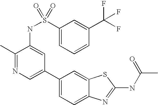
C1(C2=CN=C(C)C(NS(C3=CC=CC(C(F)(F)F)=C3)(=O)=O)=C2)=CC=C2C(=C1)SC(NC(C)=O)=N2
